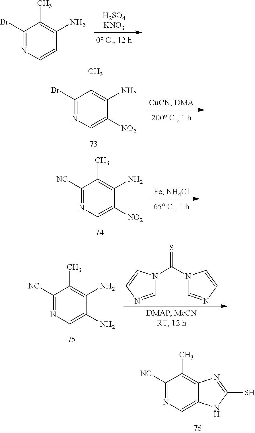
C1(Br)=NC=CC(N)=C1C.C1(Br)=NC=C([NO2])C(N)=C1C.C1([NC])=NC=C([NO2])C(N)=C1C.C1([NC])=NC=C2C(=C1C)N=C(S)N2.C1([NC])=NC=C(N)C(N)=C1C.C1=NC=CN1C(=S)N1C=NC=C1
